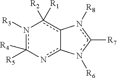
n1([R3])c([R4])([R5])-nc2-c(c-1([R1])[R2])-n([R8])c([R7])n-2[R6]
